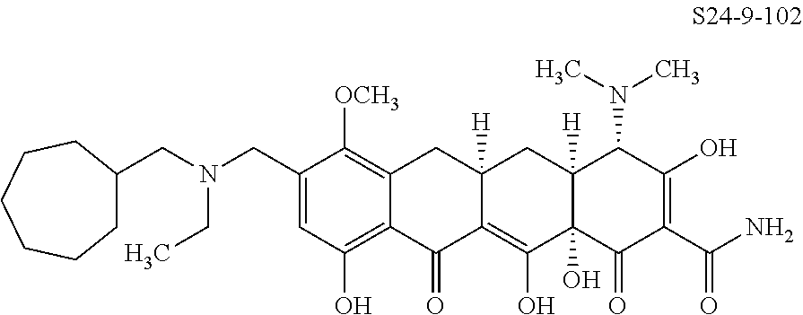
C1=C(CN(CC2CCCCCC2)CC)C([OCH3])=C2C(=C1O)C(=O)C1=C(O)C3(O)C([H])(CC1([H])C2)C(N(C)C)C(O)=C(C(N)=O)C3=O
